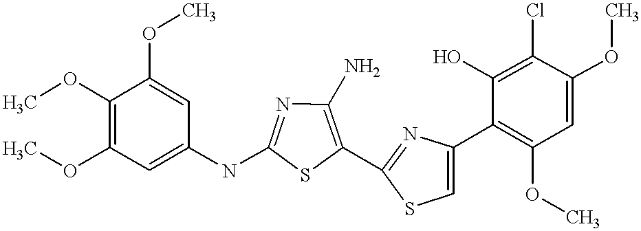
COC1=C(OC)C=C(NC2=NC(N)=C(C3=NC(C4=C(OC)C=C(OC)C(Cl)=C4O)=CS3)S2)C=C1OC
